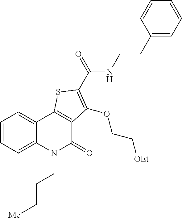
C1=CC=C2C(=C1)C1=C(C(=O)N2CCC[Me])C(OCC[OEt])=C(C(=O)NCCC2=CC=CC=C2)S1
